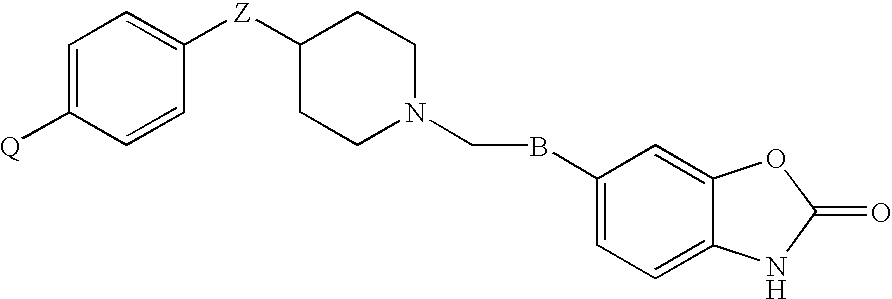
C1=C([Q])C=CC([Z]C2CCN(CBC3=CC=C4C(=C3)OC(=O)N4)CC2)=C1
